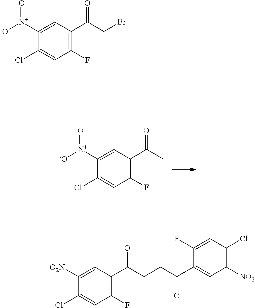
C1(F)=C(C(C)=O)C=C([N+]([-O])=O)C(Cl)=C1.C1(F)=C(C(CBr)=O)C=C([N+]([-O])=O)C(Cl)=C1.C1(F)=C(C(CCC(C2=CC([NO2])=C(Cl)C=C2F)O)O)C=C([O2N])C(Cl)=C1
